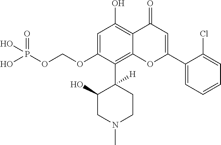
C1=C(OCOP(O)(=O)O)C(C2([H])C(O)CN(C)CC2)=C2C(=C1O)C(=O)C=C(C1=CC=CC=C1Cl)O2
